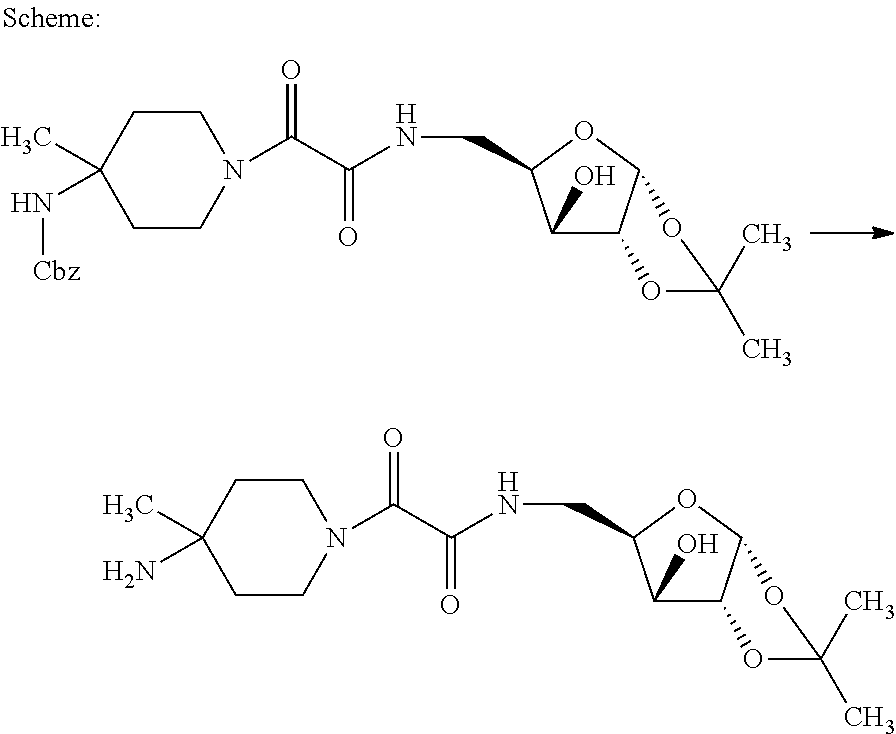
N(CC1C(O)C2C(O1)OC(C)(C)O2)C(=O)C(=O)N1CCC(C)(N[Cbz])CC1.N(CC1C(O)C2C(O1)OC(C)(C)O2)C(=O)C(=O)N1CCC(C)(N)CC1
